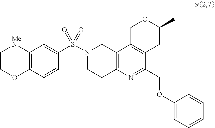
S(N1CCC2=C(C1)C1=C(C(COC3=CC=CC=C3)=N2)CC(C)OC1)(=O)(=O)C1=CC2=C(C=C1)OCC[MeN]2
